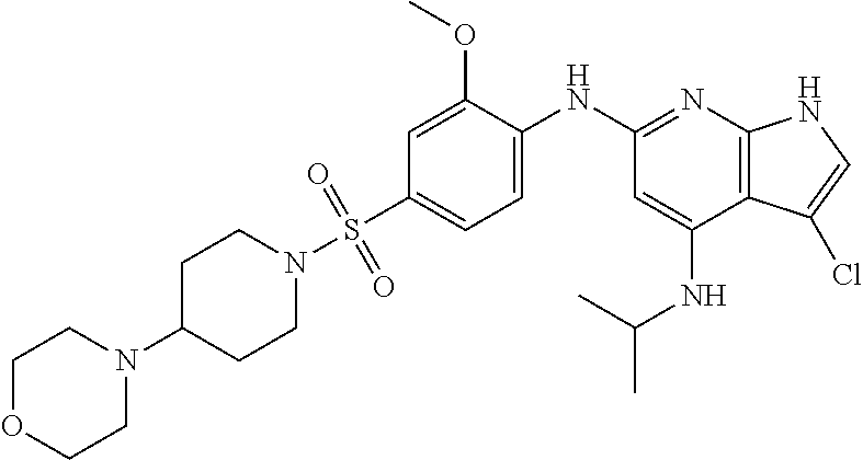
C1C(N2CCOCC2)CCN(S(C2=CC=C(NC3=NC4=C(C(NC(C)C)=C3)C(Cl)=CN4)C(OC)=C2)(=O)=O)C1
